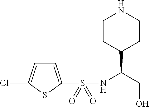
C1(C(CO)NS(=O)(=O)C2=CC=C(Cl)S2)CCNCC1
